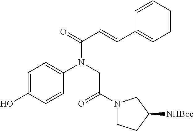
OC1=CC=C(N(CC(N2CCC([NHBoc])C2)=O)C(=O)C=CC2=CC=CC=C2)C=C1
